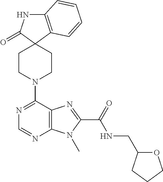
C12=C(C=CC=C1)C1(C(=O)N2)CCN(C2=NC=NC3=C2N=C(C(NCC2OCCC2)=O)N3C)CC1
